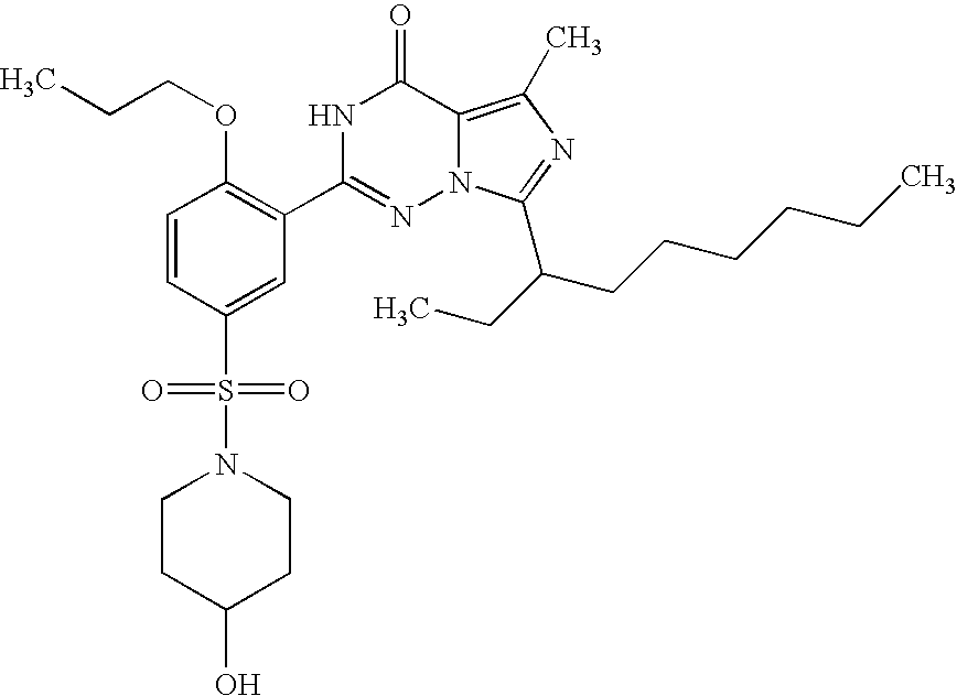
C1=CC(S(=O)(=O)N2CCC(O)CC2)=CC(C2=NN3C(=C(C)N=C3C(CC)CCCCCC)C(=O)N2)=C1OCCC
